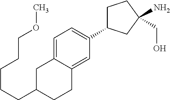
C(C1CCC2=CC(C3CCC(N)(CO)C3)=CC=C2C1)CCCCOC
